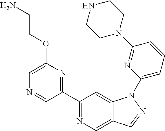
C1(C2=NC(OCCN)=CN=C2)=NC=C2C(=C1)N(C1=CC=CC(N3CCNCC3)=N1)N=C2
